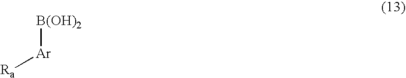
[B(OH)2][Ar][Ra]
